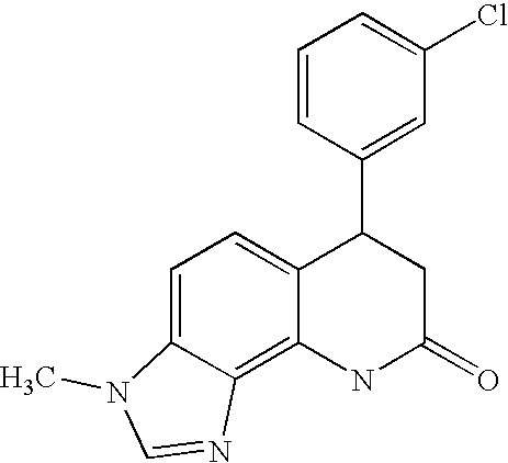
C12=C3C(=CC=C1N(C)C=N2)C(C1=CC(Cl)=CC=C1)CC(=O)N3
